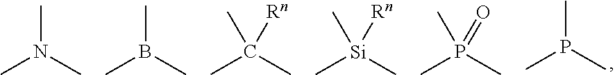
CP(C)C.CN(C)C.CB(C)C.CC(C)(C)[Rn].C[Si](C)(C)[Rn].CP(C)(C)=O
